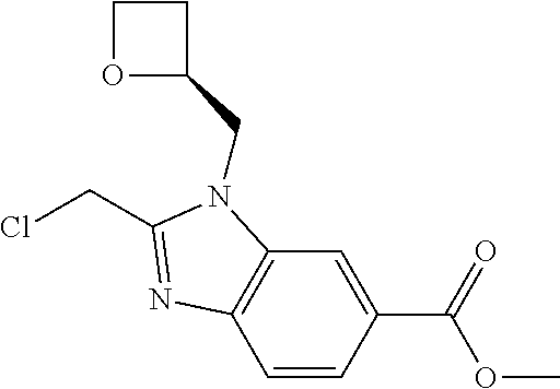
C1=CC(C(=O)OC)=CC2=C1N=C(CCl)N2CC1CCO1
